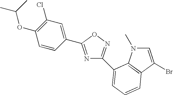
C1=C(Br)C2=C(N1C)C(C1=NOC(C3=CC(Cl)=C(OC(C)C)C=C3)=N1)=CC=C2
